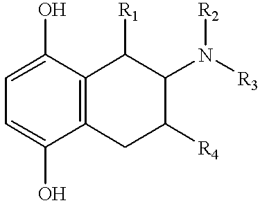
C1=C(O)C2=C(C(O)=C1)CC([R4])C(N([R3])[R2])C2[R1]
